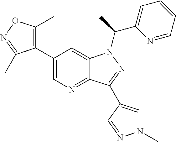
C12=NC=C(C3=C(C)ON=C3C)C=C1N(C(C1=CC=CC=N1)C)N=C2C1=CN(C)N=C1
